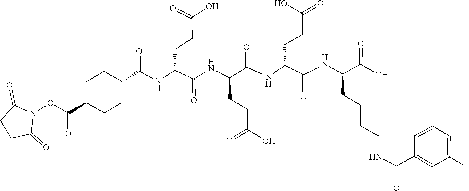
C1CC(C(=O)NC(CCC(=O)O)C(NC(CCC(=O)O)C(=O)NC(CCC(O)=O)C(NC(CCCCNC(C2=CC(I)=CC=C2)=O)C(=O)O)=O)=O)CCC1C(ON1C(=O)CCC1=O)=O
